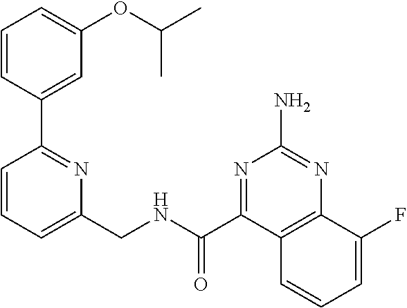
C1=CC=C(CNC(C2=NC(N)=NC3=C2C=CC=C3F)=O)N=C1C1=CC(OC(C)C)=CC=C1
